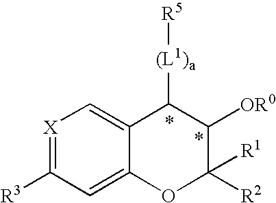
[X]1=C([R3])C=C2C(=C1)C([(L1)a][R5])C([OR0])C([R2])([R1])O2
